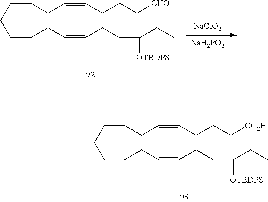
C(CCC=CCCC[CO2H])CCCCC=CCCC(CC)[OTBDPS].C(CCC=CCCC[CHO])CCCCC=CCCC(CC)[OTBDPS].[NaClO2].[NaH2PO2]
